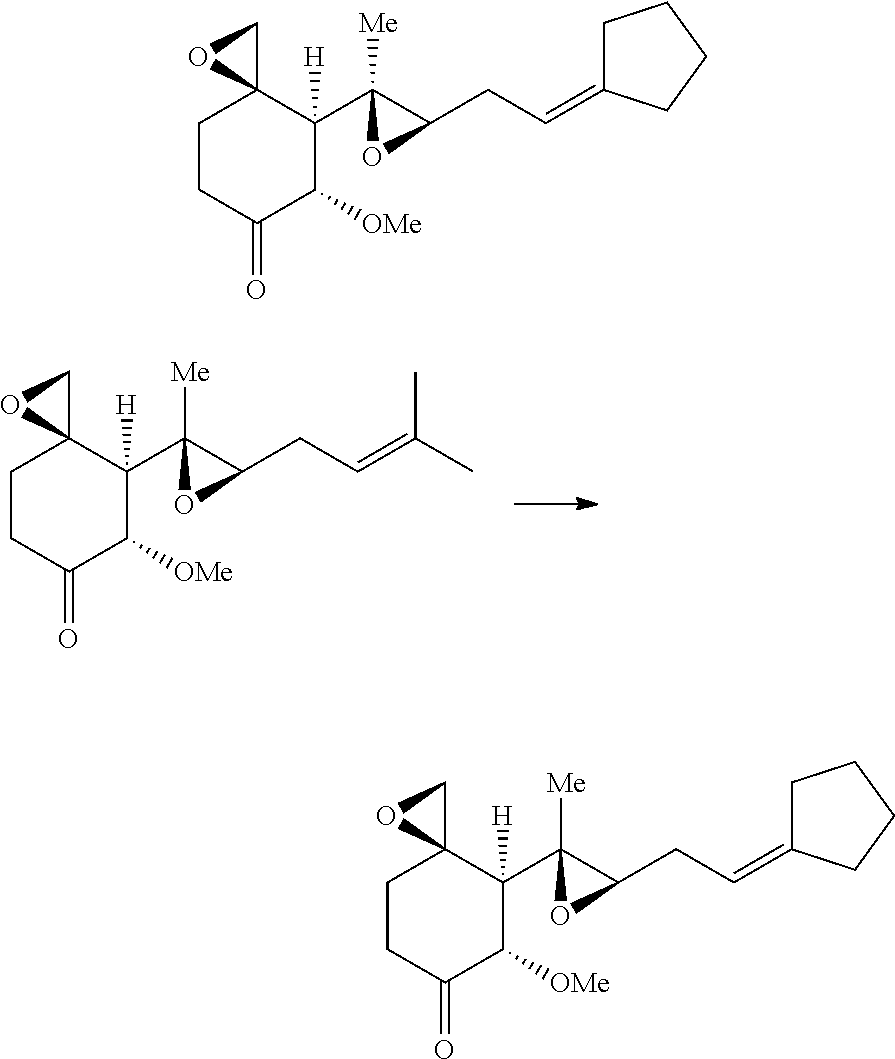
C1CC(=O)C([OMe])C(C2([Me])C(CC=C(C)C)O2)([H])C12CO2.C1CC(=O)C([OMe])C(C2([Me])C(CC=C3CCCC3)O2)([H])C12CO2.C1CC(=O)C([OMe])C(C2([Me])C(CC=C3CCCC3)O2)([H])C12CO2
